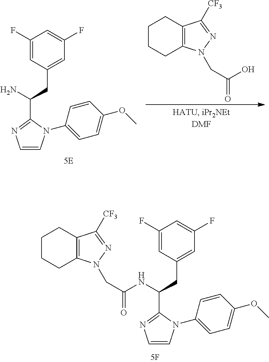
C1=C(F)C=C(F)C=C1CC(NC(=O)CN1C2=C(CCCC2)C([CF3])=N1)C1=NC=CN1C1=CC=C(OC)C=C1.C1=C(F)C=C(F)C=C1CC(N)C1=NC=CN1C1=CC=C(OC)C=C1.C1CCC2=C(C1)C([CF3])=NN2CC(O)=O
